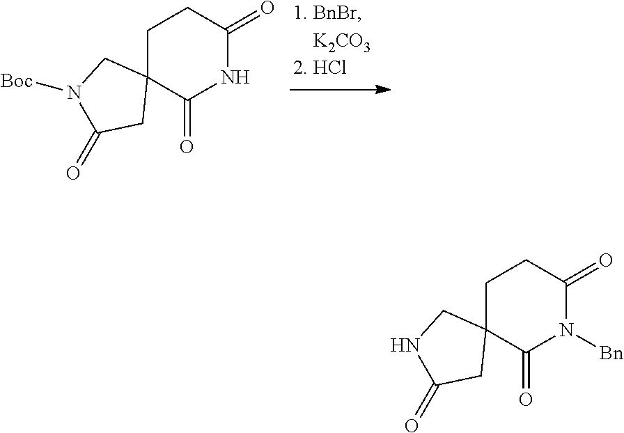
C1C2(C(=O)N([Bn])C(=O)C1)CNC(=O)C2.C1C2(C(=O)NC(=O)C1)CN([Boc])C(=O)C2
